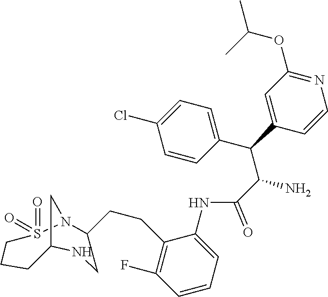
C1C2CN(S(=O)(=O)CC1)C(CCC1=C(F)C=CC=C1NC(C(C(C1=CC=C(Cl)C=C1)C1=CC(OC(C)C)=NC=C1)N)=O)CN2
